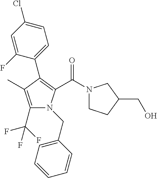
C1(C2=C(C(=O)N3CCC(CO)C3)N(CC3=CC=CC=C3)C(C(F)(F)F)=C2C)=CC=C(Cl)C=C1F
